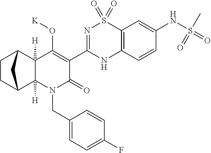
C1(O[K])=C(C2=NS(=O)(=O)C3=C(N2)C=CC(NS(=O)(C)=O)=C3)C(=O)N(CC2=CC=C(F)C=C2)C2([H])C1([H])C1CCC2C1
